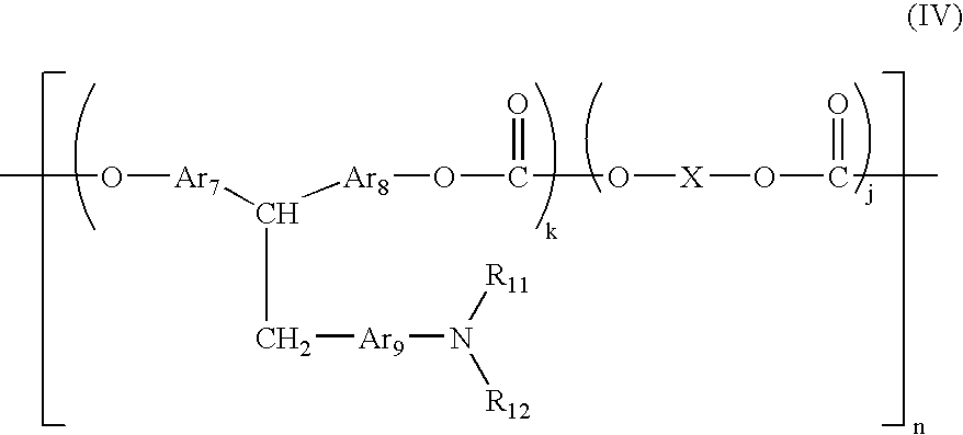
O([Ar7]C([Ar8]OC(=O)O[X]OC(=O)C)C[Ar9]N([R11])[R12])C
